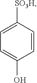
C1=CC([SO3H])=CC=C1O
